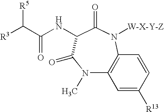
[R5]C(C(NC1C(=O)N([W-X-Y-Z])C2=C(N(C)C1=O)C=C([R13])C=C2)=O)[R3]
